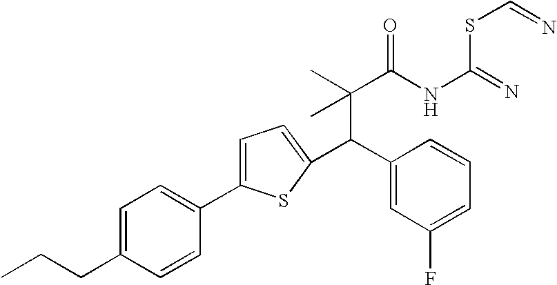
C(C(C)(C(NC(SC=N)=N)=O)C)(C1=CC(F)=CC=C1)C1=CC=C(C2=CC=C(CCC)C=C2)S1
